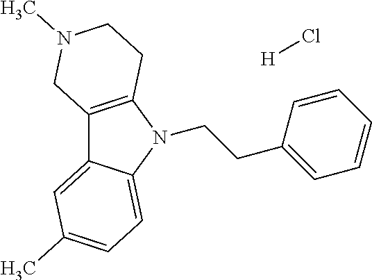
C12=C(N(CCC3=CC=CC=C3)C3=CC=C(C)C=C13)CCN(C)C2.[H]Cl
